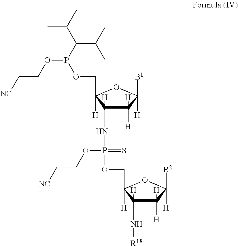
C1([H])([H])C(NP(OCC2([H])C(N[R18])([H])C([H])([H])C([B2])([H])O2)(=S)OCC[NC])([H])C(COP(OCC[NC])C(C(C)C)C(C)C)([H])OC1([B1])[H]
